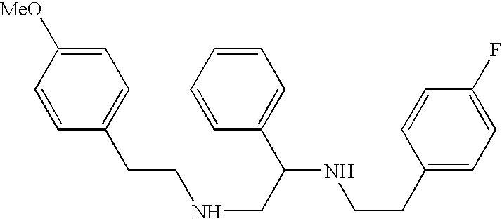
C1=C([MeO])C=CC(CCNCC(C2=CC=CC=C2)NCCC2=CC=C(F)C=C2)=C1
